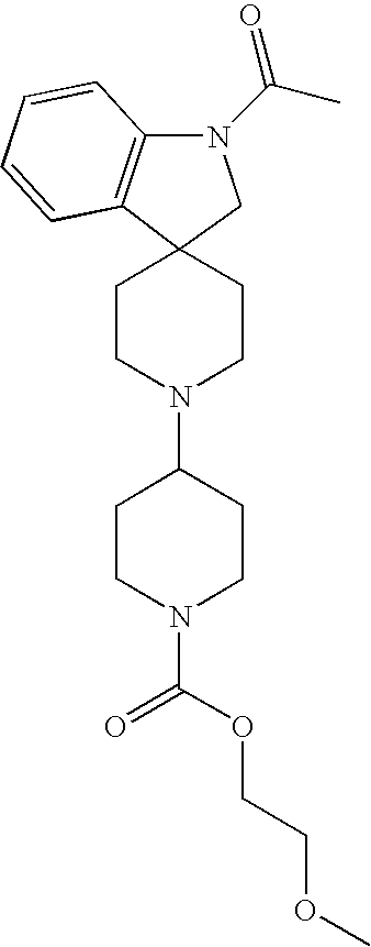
C1CN(C(OCCOC)=O)CCC1N1CCC2(CC1)C1=C(N(C(=O)C)C2)C=CC=C1
